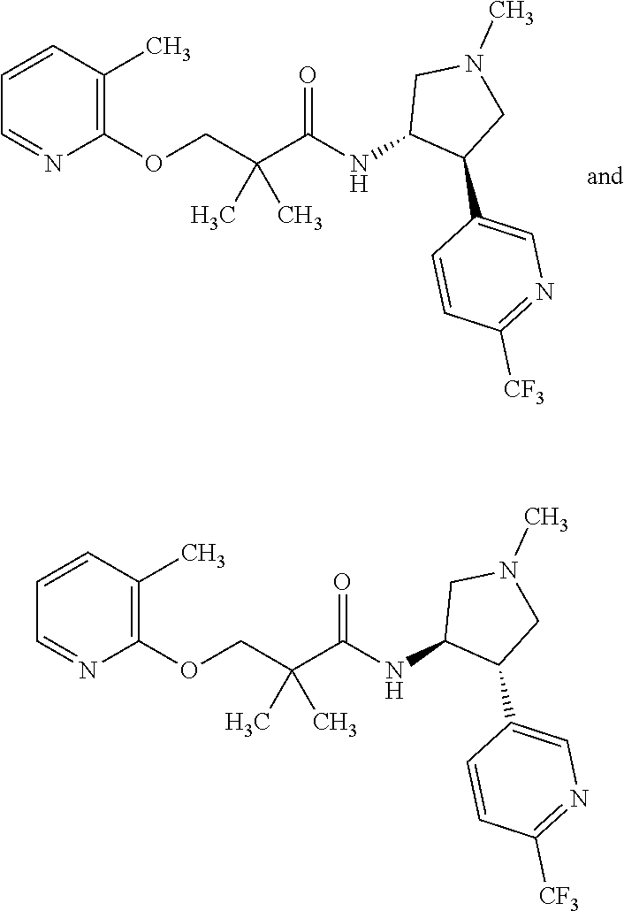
C1(OCC(C(NC2C(C3=CN=C([CF3])C=C3)CN(C)C2)=O)(C)C)=C(C)C=CC=N1.C1(OCC(C(NC2C(C3=CN=C([CF3])C=C3)CN(C)C2)=O)(C)C)=C(C)C=CC=N1
